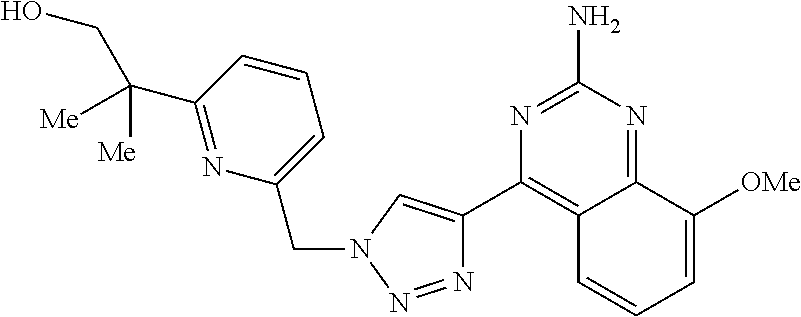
N1=NN(CC2=CC=CC(C(CO)([Me])[Me])=N2)C=C1C1=C2C(=NC(N)=N1)C([OMe])=CC=C2
